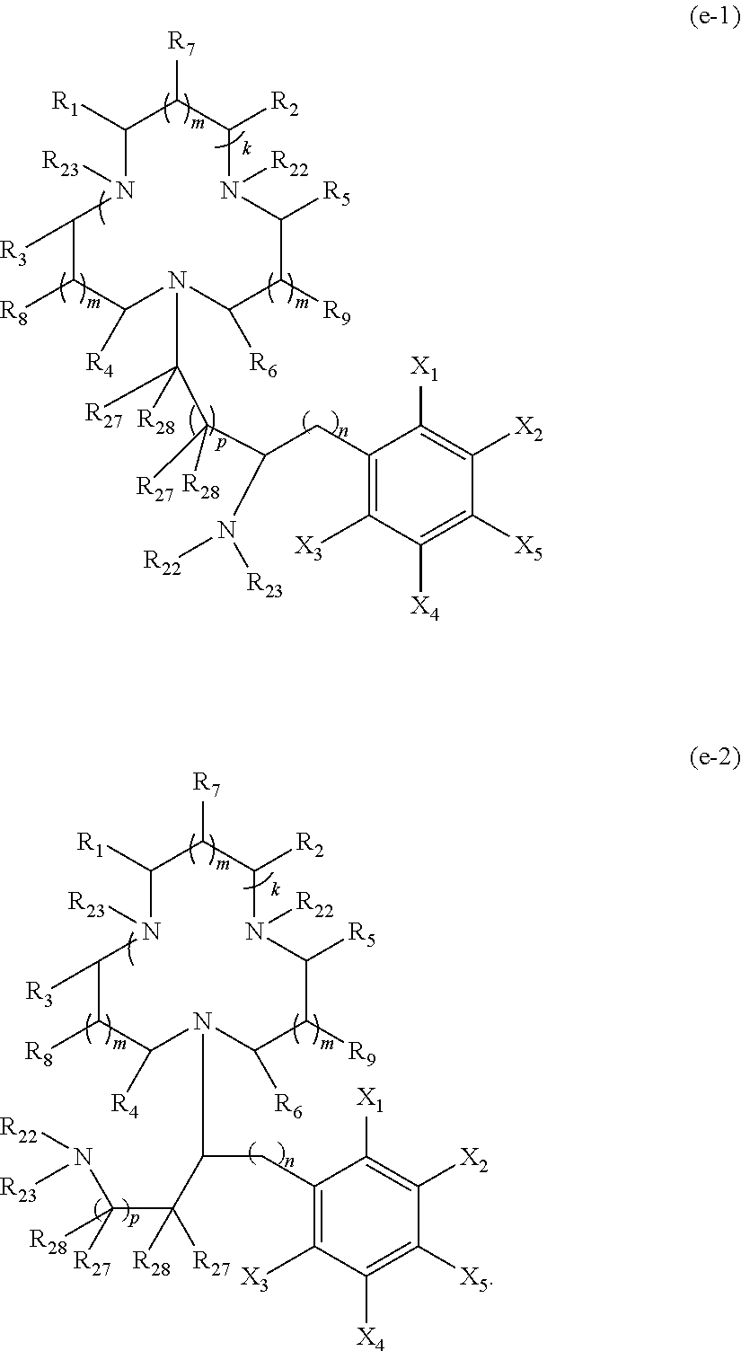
N1([R23])C([R1])C([R7])C([R2])N([R22])C([R5])C([R9])C([R6])N(C([R27])([R28])C(C(N([R23])[R22])CC2=C([X3])C([X4])=C([X5])C([X2])=C2[X1])([R27])[R28])C([R4])C([R8])C1[R3].N1([R23])C([R1])C([R7])C([R2])N([R22])C([R5])C([R9])C([R6])N(C(CC2=C([X3])C([X4])=C([X5])C([X2])=C2[X1])C(C([R27])(N([R22])[R23])[R28])([R28])[R27])C([R4])C([R8])C1[R3]
